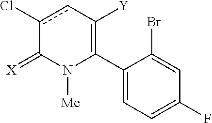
C1(C2=C([Y])cc(Cl)C(=[X])N2[Me])=CC=C(F)C=C1Br
